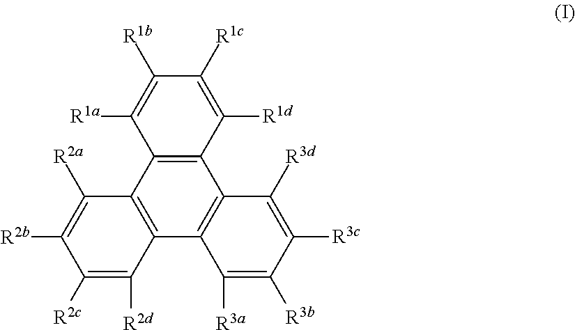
C12=C(C3=C(C4=C1C([R3d])=C([R3c])C([R3b])=C4[R3a])C([R2d])=C([R2c])C([R2b])=C3[R2a])C([R1a])=C([R1b])C([R1c])=C2[R1d]
